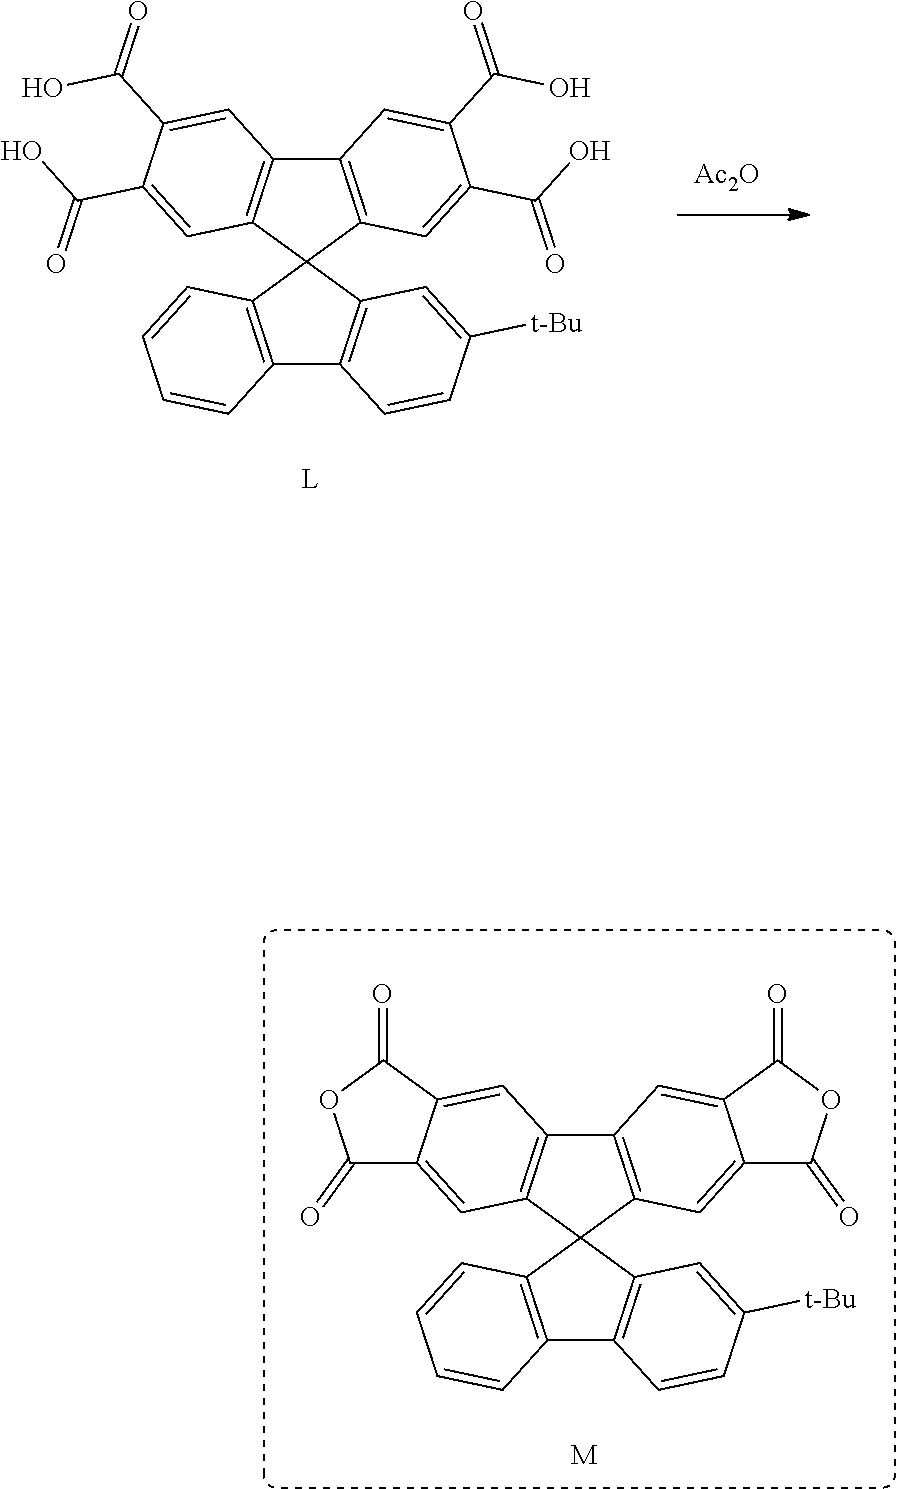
C12=C(C3(C4=C1C=C1C(=C4)C(=O)OC1=O)C1=C(C4=C3C=C([t-Bu])C=C4)C=CC=C1)C=C1C(=C2)C(=O)OC1=O.[M].C12=C(C3(C4=C1C=C(C(O)=O)C(C(O)=O)=C4)C1=C(C4=C3C=C([t-Bu])C=C4)C=CC=C1)C=C(C(O)=O)C(C(O)=O)=C2.[L].[Ac2O]
